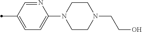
N1=CC(C)=CC=C1N1CCN(CCO)CC1
